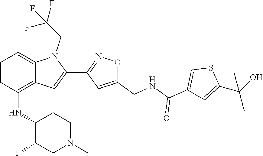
S1C(C(C)(O)C)=CC(C(=O)NCC2=CC(C3=CC4=C(NC5C(F)CN(C)CC5)C=CC=C4N3CC(F)(F)F)=NO2)=C1
